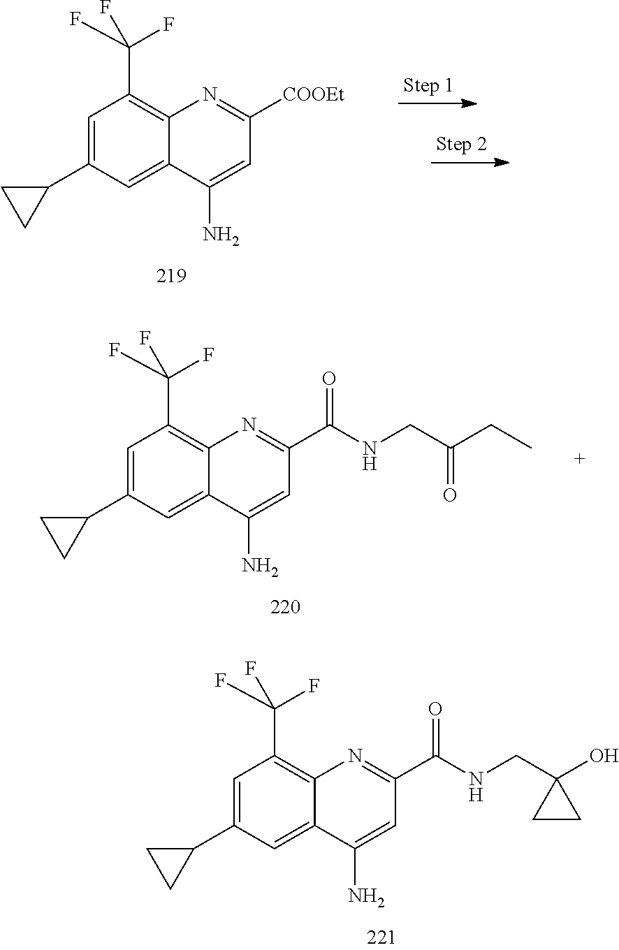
C1=C(C2CC2)C=C2C(=C1C(F)(F)F)N=C([COOEt])C=C2N.C1=C(C2CC2)C=C2C(=C1C(F)(F)F)N=C(C(NCC(CC)=O)=O)C=C2N.C1=C(C2CC2)C=C2C(=C1C(F)(F)F)N=C(C(NCC1(O)CC1)=O)C=C2N
